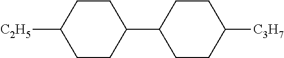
[C2H5]C1CCC(C2CCC([C3H7])CC2)CC1
